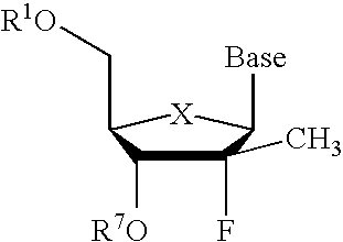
C1(C)(F)C([R7O])C(C[R1O])[X]C1[Base]
